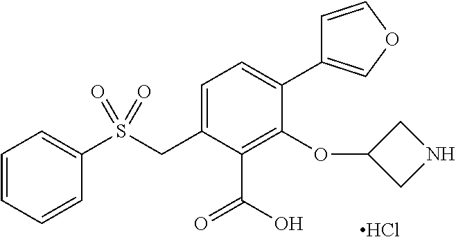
C1=CC=CC=C1S(CC1=CC=C(C2=COC=C2)C(OC2CNC2)=C1C(O)=O)(=O)=O.Cl
